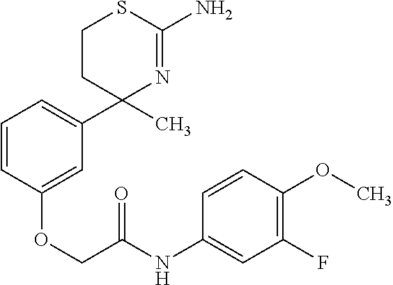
C1CC(C2=CC=CC(OCC(NC3=CC(F)=C(OC)C=C3)=O)=C2)(C)N=C(N)S1
